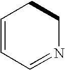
C1=CC=NCC1
